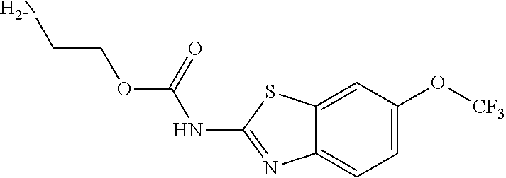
C1=C(O[CF3])C=C2C(=C1)N=C(NC(OCCN)=O)S2
